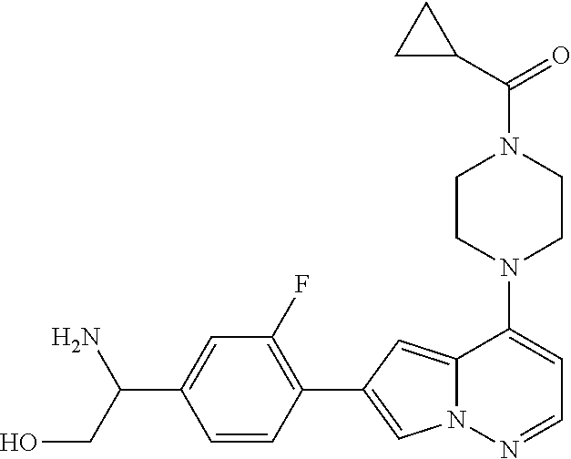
N1(C2=CC=NN3C2=CC(C2=C(F)C=C(C(CO)N)C=C2)=C3)CCN(C(=O)C2CC2)CC1
